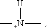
[H][N+](C)=C
